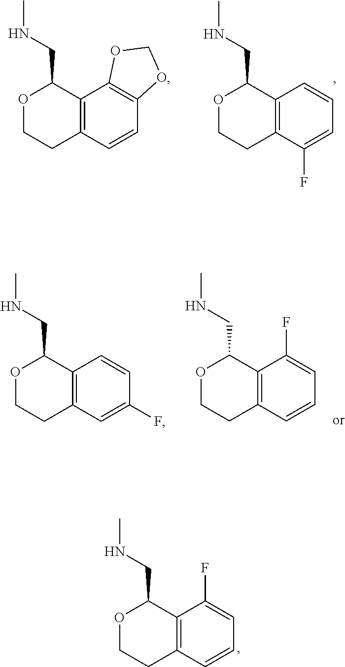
C12=C(C=CC3=C1OCO3)CCOC2CNC.C12=C(C(F)=CC=C1)CCOC2CNC.C12=C(C=C(F)C=C1)CCOC2CNC.C12=C(C=CC=C1F)CCOC2CNC.C12=C(C=CC=C1F)CCOC2CNC
